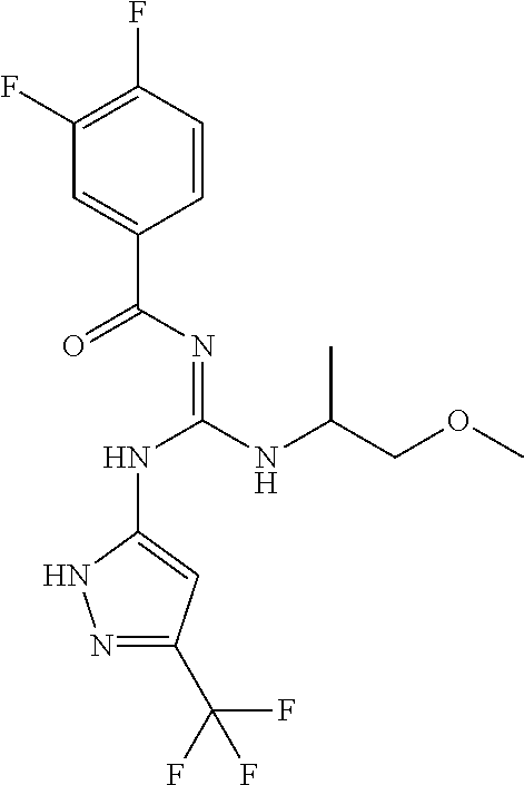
C1(F)=C(F)C=CC(C(=O)N=C(NC2=CC(C(F)(F)F)=NN2)NC(COC)C)=C1
